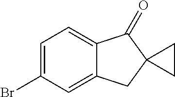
C1=C(Br)C=C2C(=C1)C(=O)C1(C2)CC1
